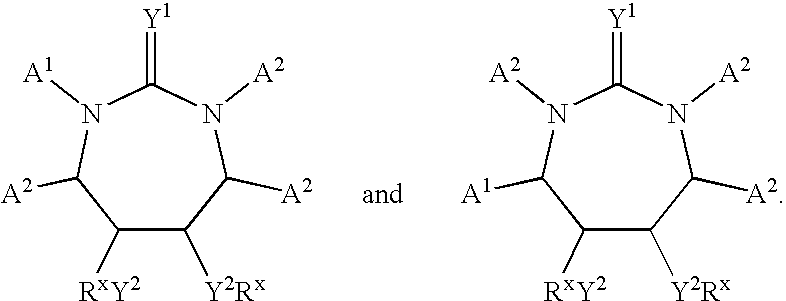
C1([RxY2])C([Y2Rx])C([A2])N([A2])C(=[Y1])N([A1])C1[A2].C1([RxY2])C([Y2Rx])C([A2])N([A2])C(=[Y1])N([A2])C1[A1]
